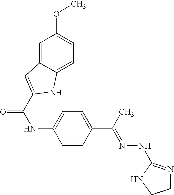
C1=C2C(=CC=C1OC)NC(C(NC1=CC=C(C(C)=NNC3=NCCN3)C=C1)=O)=C2
